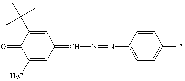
C1(C)=CC(=CN=NC2=CC=C(Cl)C=C2)C=C(C(C)(C)C)C1=O
